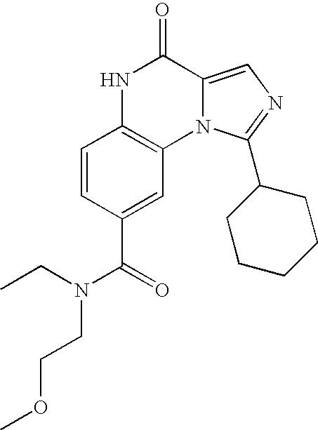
C1=CC(C(=O)N(CC)CCOC)=CC2=C1NC(=O)C1=CN=C(C3CCCCC3)N21
